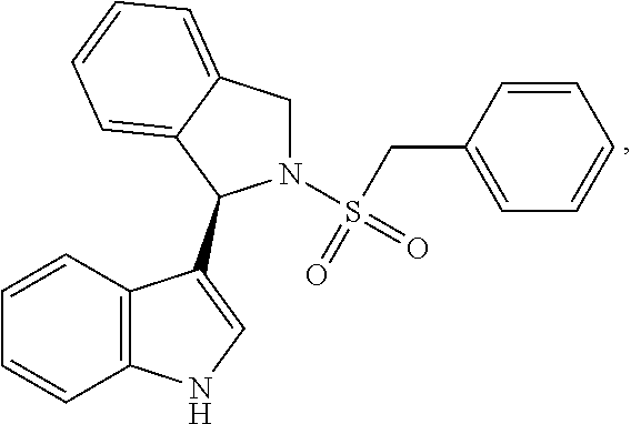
N1(S(=O)(CC2=CC=CC=C2)=O)CC2=CC=CC=C2C1C1=CNC2=C1C=CC=C2
